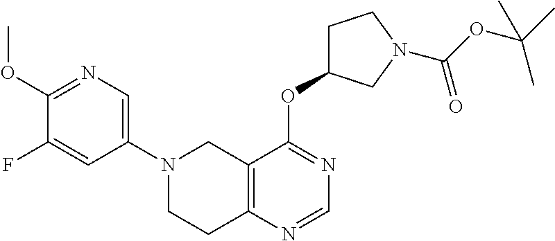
N1(C2=CN=C(OC)C(F)=C2)CCC2=C(C1)C(OC1CCN(C(OC(C)(C)C)=O)C1)=NC=N2
